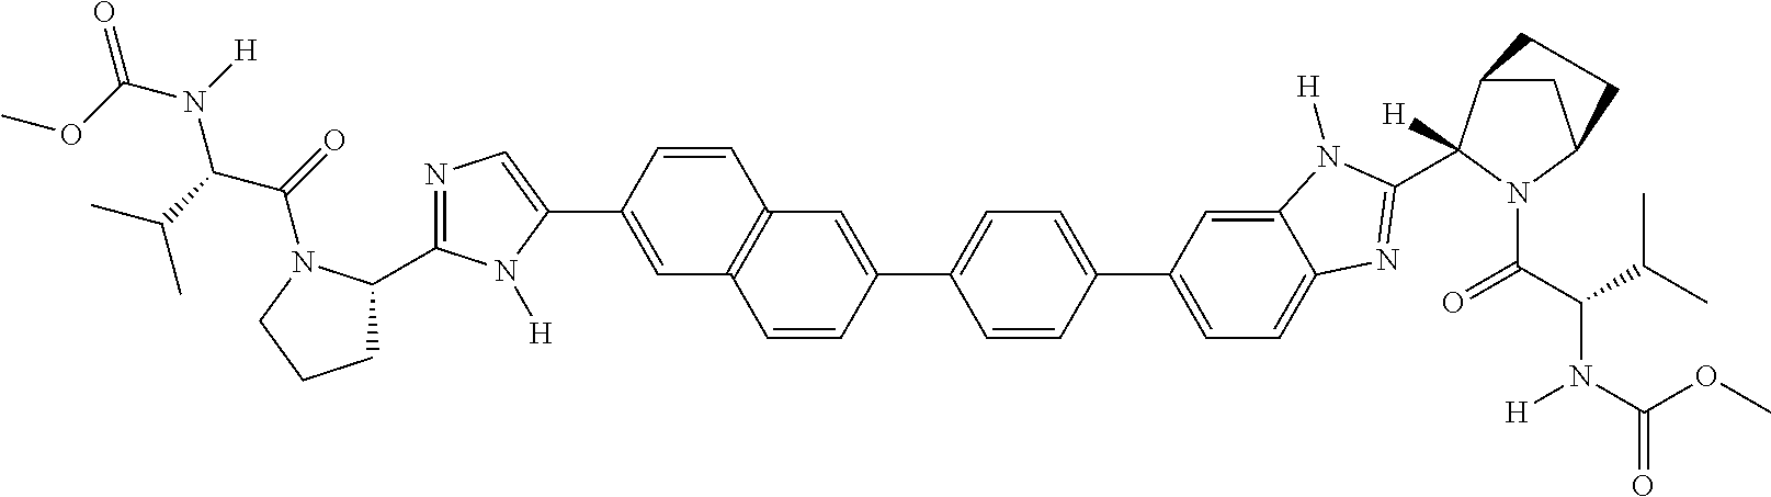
C1=C(C2=CN=C(C3CCCN3C(=O)C(C(C)C)N(C(=O)OC)[H])N2[H])C=CC2=C1C=CC(C1=CC=C(C3=CC=C4C(=C3)N([H])C(C3([H])C5CC(N3C(C(C(C)C)N(C(=O)OC)[H])=O)CC5)=N4)C=C1)=C2
